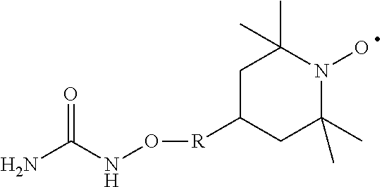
NC(NO[R]C1CC(C)(C)N(O)C(C)(C)C1)=O
